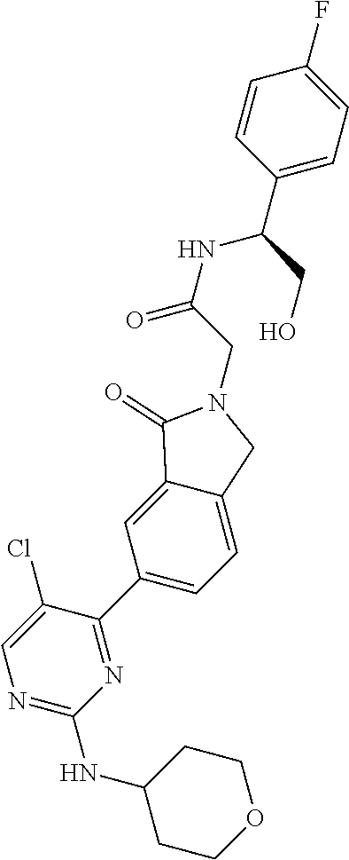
C1CC(NC2=NC=C(Cl)C(C3=CC=C4C(=C3)C(=O)N(CC(NC(C3=CC=C(F)C=C3)CO)=O)C4)=N2)CCO1
